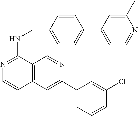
C12=C(C=C(C3=CC=CC(Cl)=C3)N=C1)C=CN=C2NCC1=CC=C(C2=CC=NC(C)=C2)C=C1
